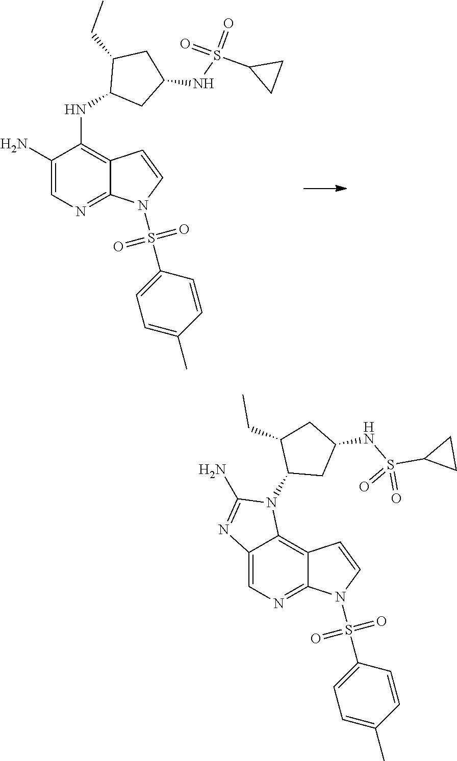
C12=CN=C3C(=C1N(C1CC(NS(C4CC4)(=O)=O)CC1CC)C(N)=N2)C=CN3S(C1=CC=C(C)C=C1)(=O)=O.C1(N)=CN=C2C(=C1NC1C(CC)CC(NS(C3CC3)(=O)=O)C1)C=CN2S(C1=CC=C(C)C=C1)(=O)=O
